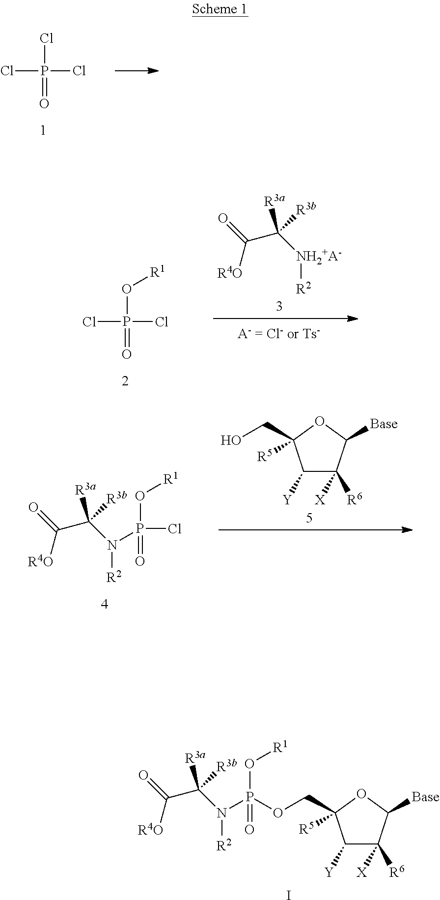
ClP(Cl)(Cl)=O.ClP(Cl)(O[R1])=O.O=C([R4O])C([NH2+A-][R2])([R3b])[R3a].O=C([R4O])C(N([R2])P(=O)(Cl)O[R1])([R3b])[R3a].C1([Y])C([R6])([X])C([Base])OC1(CO)[R5].O=C([R4O])C(N([R2])P(=O)(OCC1([R5])C([Y])C([R6])([X])C([Base])O1)O[R1])([R3b])[R3a].I
